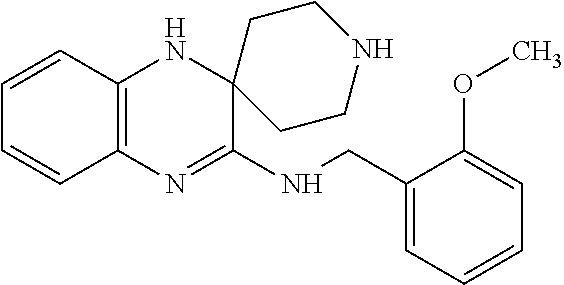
C12=C(N=C(NCC3=CC=CC=C3OC)C3(N1)CCNCC3)C=CC=C2
